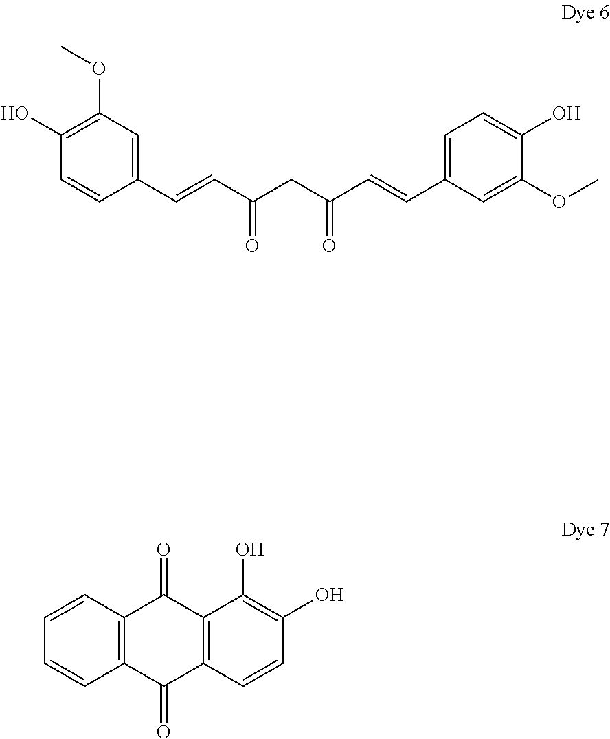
C1=CC=CC2=C1C(=O)C1=C(C2=O)C=CC(O)=C1O.C1(OC)=C(O)C=CC(C=CC(CC(C=CC2=CC=C(O)C(OC)=C2)=O)=O)=C1
